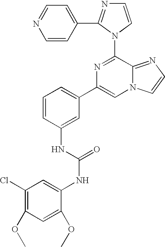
C1=CC(C2=NC=CN2C2=NC(C3=CC=CC(NC(NC4=CC(Cl)=C(OC)C=C4OC)=O)=C3)=CN3C2=NC=C3)=CC=N1
